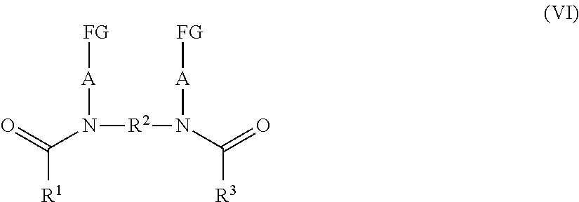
N([R2]N([A][FG])C(=O)[R3])([A][FG])C(=O)[R1]
